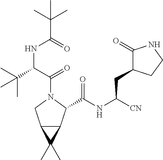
C(NC([CN])CC1C(=O)NCC1)(=O)C1C2C(CN1C(C(C(C)(C)C)NC(C(C)(C)C)=O)=O)C2(C)C
